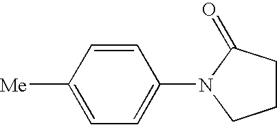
C1([Me])=CC=C(N2CCCC2=O)C=C1
